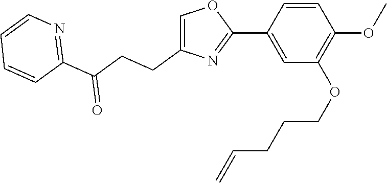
C1(C2=CC(OCCCC=C)=C(OC)C=C2)=NC(CCC(C2=NC=CC=C2)=O)=CO1
